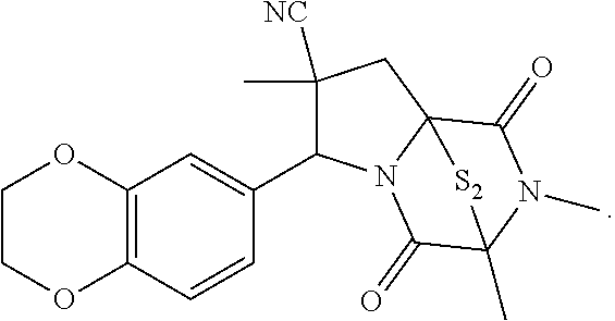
C1COC2=C(O1)C=C(C1C(C)([NC])CC34N1C(=O)C(C)(N(C)C3=O)[S2]4)C=C2
